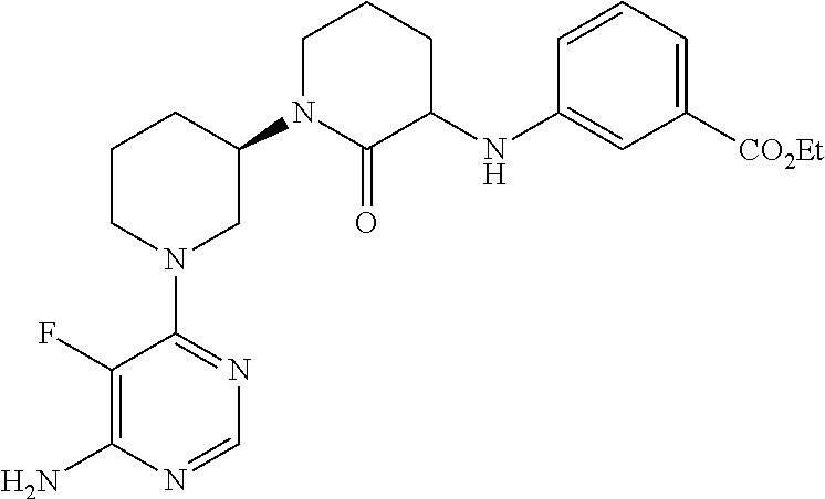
C1(N2CC(N3C(=O)C(NC4=CC([CO2Et])=CC=C4)CCC3)CCC2)=NC=NC(N)=C1F
